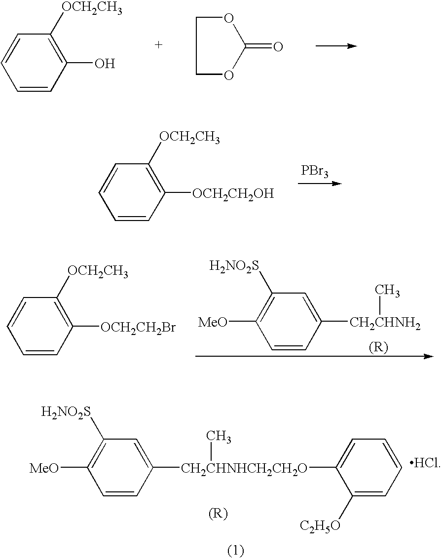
C1=CC([OCH2CH3])=C(O)C=C1.C1OC(=O)OC1.[PBr3].C1=CC([OCH2CH3])=C([OCH2CH2OH])C=C1.C1([MeO])=C([H2NO2S])C=C([CH2CHNH2]C)C=C1.C1=CC([OCH2CH3])=C([OCH2CH2Br])C=C1.C1([MeO])=C([H2NO2S])C=C([CH2CHNHCH2CH2O](C)C2=CC=CC=C2[C2H5O])C=C1.[HCl]
